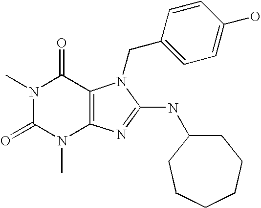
N1(C)C(=O)N(C)C2=C(C1=O)N(CC1=CC=C(O)C=C1)C(NC1CCCCCC1)=N2
